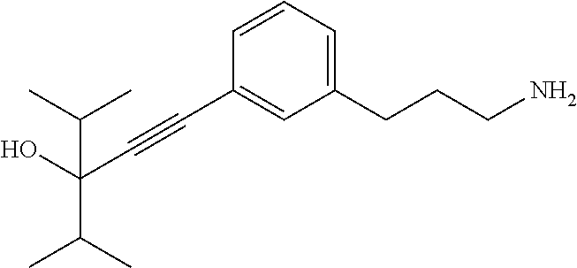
C1=CC(C#CC(O)(C(C)C)C(C)C)=CC(CCCN)=C1
